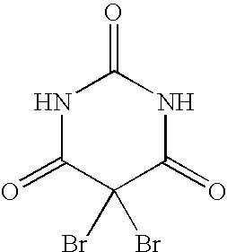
N1C(=O)C(Br)(Br)C(=O)NC1=O
